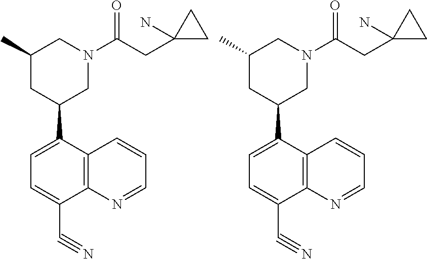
C1=CC2=C(C(C#N)=CC=C2C2CN(C(CC3(N)CC3)=O)CC(C)C2)N=C1.C1=CC2=C(C(C#N)=CC=C2C2CN(C(CC3(N)CC3)=O)CC(C)C2)N=C1
